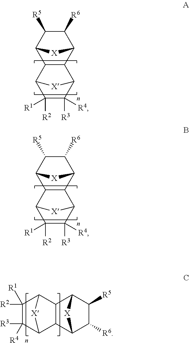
C1([R6])C([R5])C2C3C(C1[X]2)C1C([R3])([R4])C([R1])([R2])C3[X]1.C1([R6])C([R5])C2C3C(C1[X]2)C1C([R3])([R4])C([R1])([R2])C3[X]1.C1([R6])C([R5])C2C3C(C1[X]2)C1C([R3])([R4])C([R1])([R2])C3[X]1
